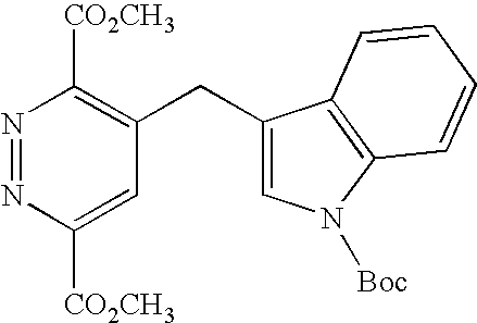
N1=NC([CO2CH3])=CC(CC2=CN([Boc])C3=C2C=CC=C3)=C1[CO2CH3]
